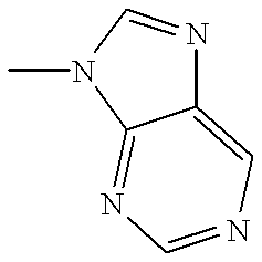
C12=CN=CN=C1N(C)C=N2
